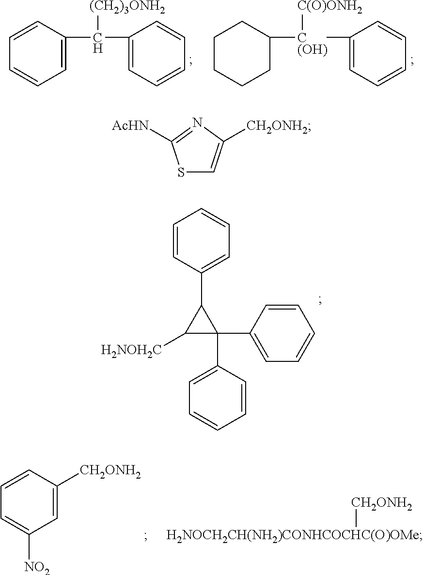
C1=C(C(C2=CC=CC=C2)[(CH2)3ONH2])C=CC=C1.C1C([C(OH)]([C(O)ONH2])C2=CC=CC=C2)CCCC1.C1=CC(C2C([H2NOH2C])C2(C2=CC=CC=C2)C2=CC=CC=C2)=CC=C1.[CH2ONH2][H2NOCH2CH(NH2)CONHCOCHC(O)OMe].C1=C([CH2ONH2])C=CC=C1[NO2].S1C=C([CH2ONH2])N=C1[AcHN]
